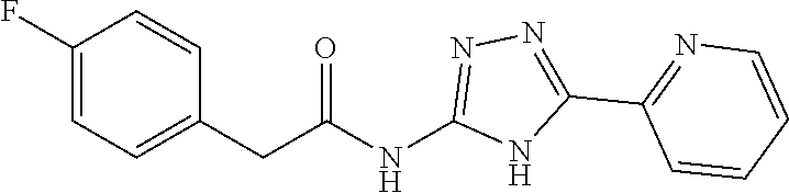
C(NC1=NN=C(C2=NC=CC=C2)N1)(=O)CC1=CC=C(F)C=C1
